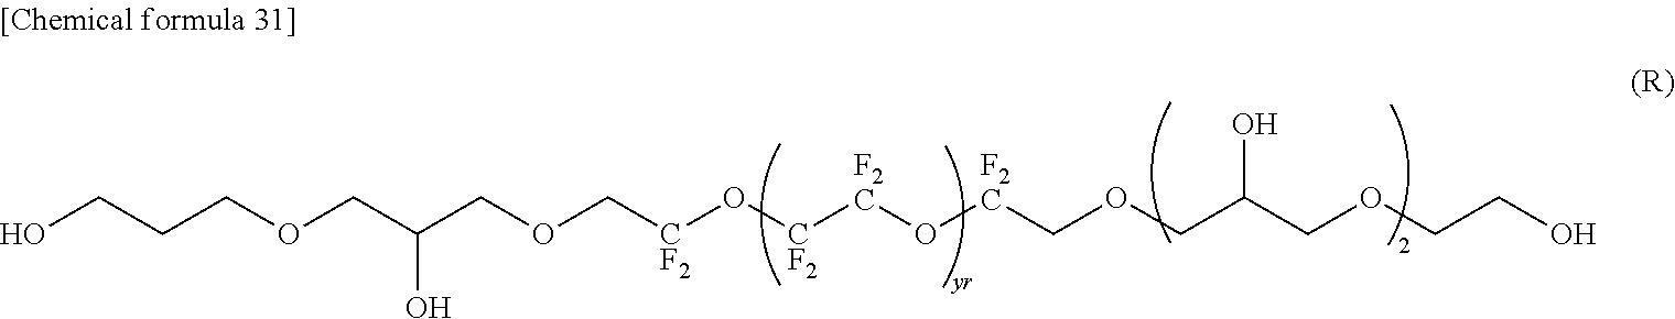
OCCCOCC(COC[CF2]O[CF2][F2C]O[F2C]COCC(COCCO)O)O
